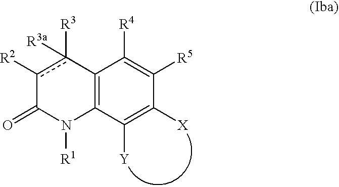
C12=C(C([Y])=C([X])C([R5])=C1[R4])N([R1])C(=O)c([R2])c2([R3])[R3a]
